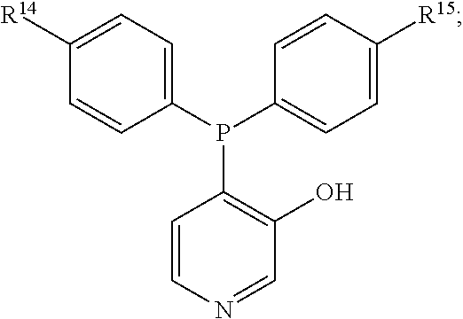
C1=CN=CC(O)=C1P(C1=CC=C([R14])C=C1)C1=CC=C([R15])C=C1
